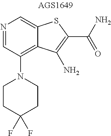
N1=CC(N2CCC(F)(F)CC2)=C2C(=C1)SC(C(N)=O)=C2N
